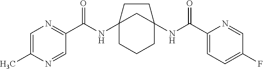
C12(NC(C3=NC=C(C)N=C3)=O)CCCC(NC(C3=CC=C(F)C=N3)=O)(C1)CC2
